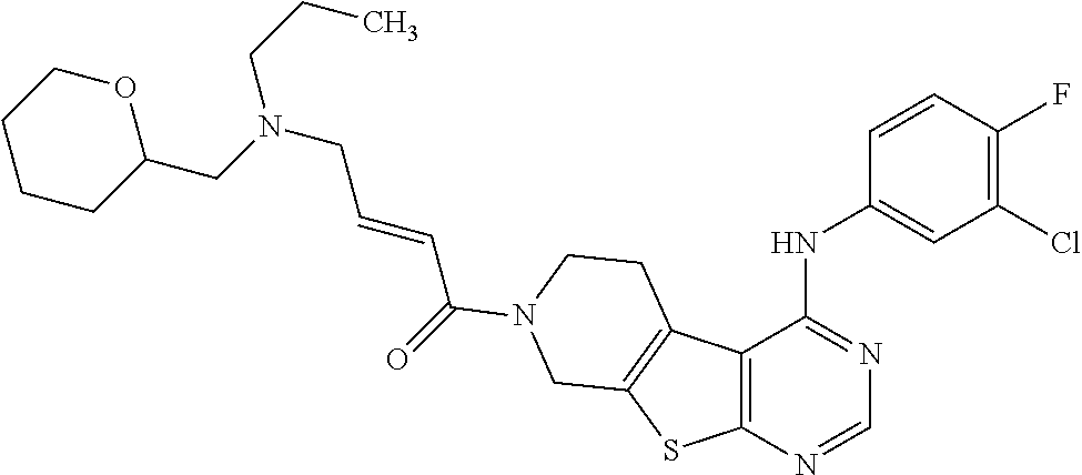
N(CC=CC(=O)N1CCC2=C(SC3=C2C(NC2=CC(Cl)=C(F)C=C2)=NC=N3)C1)(CCC)CC1OCCCC1
